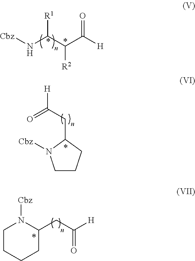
[Cbz]NC(C(C([H])=O)[R2])[R1].C1CCC(CC(=O)[H])N1[Cbz].C1CCCC(CC([H])=O)N1[Cbz]
